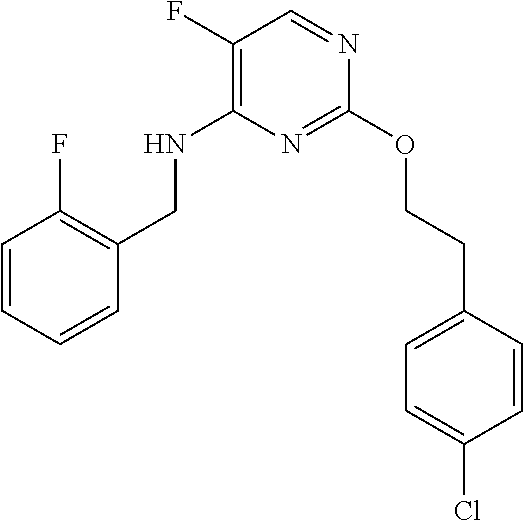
C1(F)=C(NCC2=C(F)C=CC=C2)N=C(OCCC2=CC=C(Cl)C=C2)N=C1
